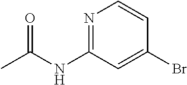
N1=C(NC(C)=O)C=C(Br)C=C1
